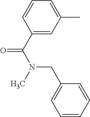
C1=C(C)C=C(C(=O)N(CC2=CC=CC=C2)C)C=C1
